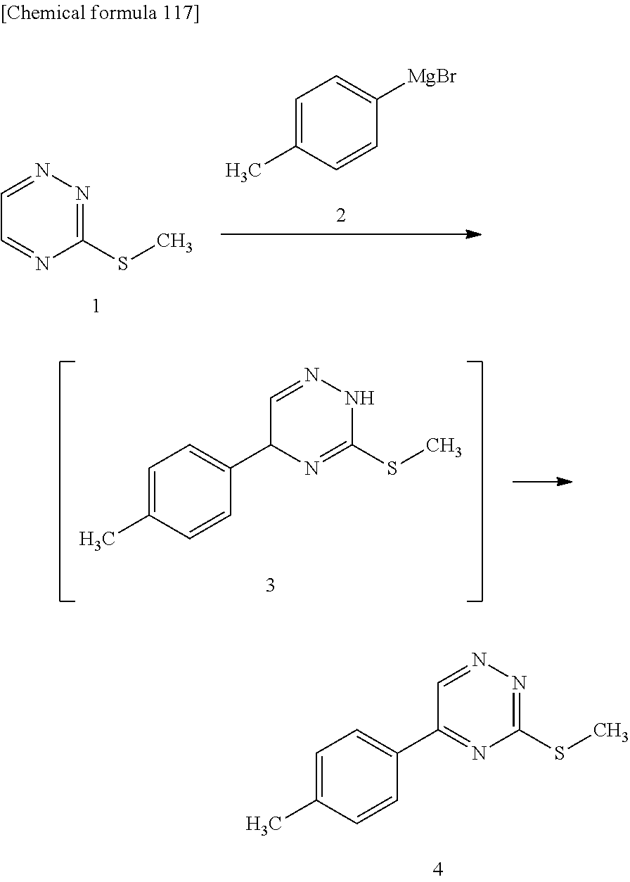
C1=C(C)C=CC(C2=NC(SC)=NN=C2)=C1.C1=NN=C(SC)N=C1.C1=C(C)C=CC([MgBr])=C1.C1=C(C)C=CC(C2N=C(SC)NN=C2)=C1
